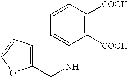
C1([COOH])=C([COOH])C=CC=C1NCC1=CC=CO1
